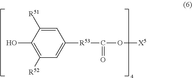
C1(O)=C([R52])C=C([R53]C(=O)O[X5])C=C1[R51]
